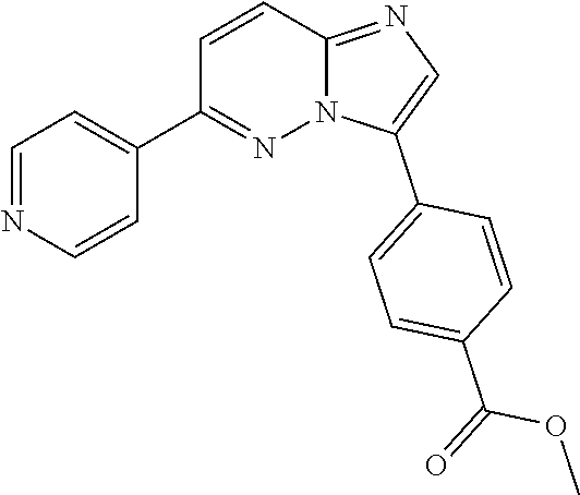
C1=C(C2=CC=C(C(OC)=O)C=C2)N2C(=N1)C=CC(C1=CC=NC=C1)=N2
